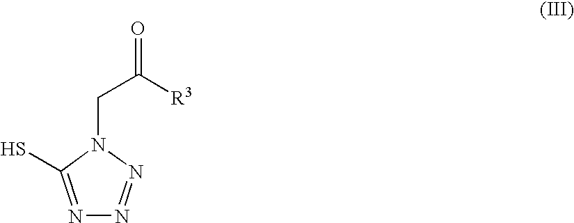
N1=C(S)N(CC(=O)[R3])N=N1
